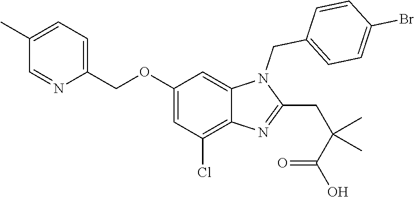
C1(C)=CC=C(COC2=CC(Cl)=C3C(=C2)N(CC2=CC=C(Br)C=C2)C(CC(C(O)=O)(C)C)=N3)N=C1
